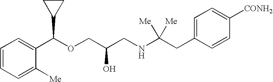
C1(C(OCC(CNC(CC2=CC=C([CONH2])C=C2)([Me])[Me])O)C2CC2)=CC=CC=C1[Me]
